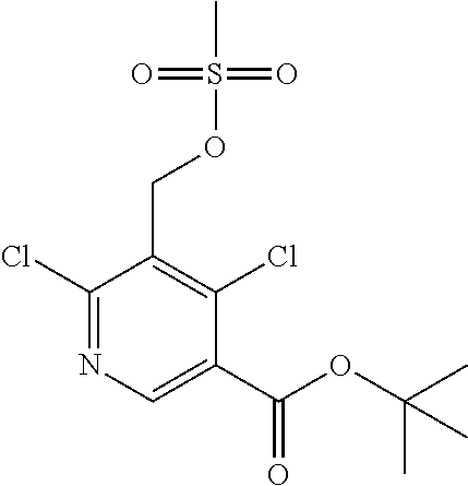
C1(Cl)=NC=C(C(OC(C)(C)C)=O)C(Cl)=C1COS(=O)(=O)C
